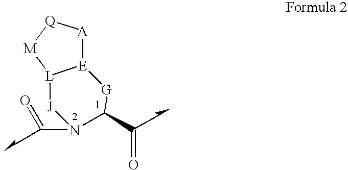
[E]12[A][Q][M][L]1[J]N(C=O)C(C=O)[G]2
